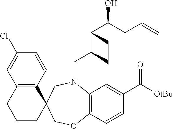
C1(Cl)=CC2=C(C=C1)C1(CCC2)CN(CC2C(C(CC=C)O)CC2)C2=C(OC1)C=CC(C([OtBu])=O)=C2
